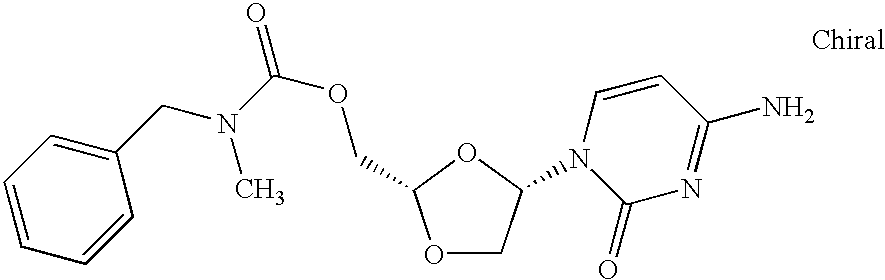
C1=CC=CC(CN(C(OCC2OCC(N3C(=O)N=C(N)C=C3)O2)=O)C)=C1
